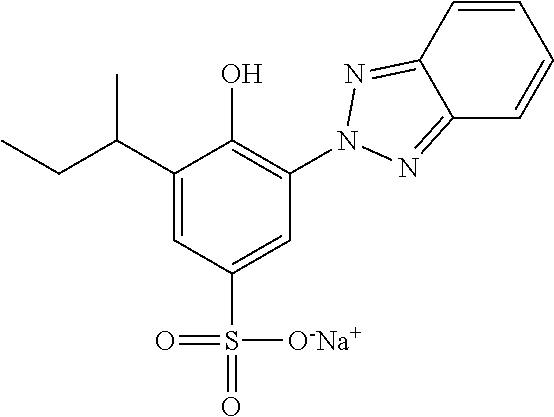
C1(C(CC)C)=CC(S([O-Na+])(=O)=O)=CC(N2N=C3C(=N2)C=CC=C3)=C1O
